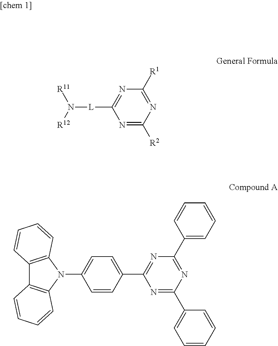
N1=C([R2])N=C([R1])N=C1[L]N([R11])[R12].C1=CC(C2=NC(C3=CC=CC=C3)=NC(C3=CC=CC=C3)=N2)=CC=C1N1C2=C(C3=C1C=CC=C3)C=CC=C2
